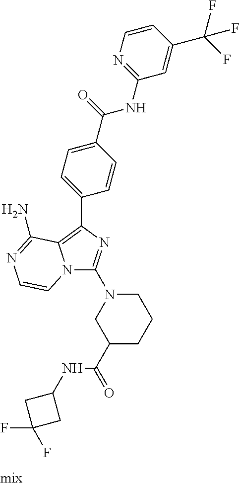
C1(C(=O)NC2CC(F)(F)C2)CCCN(C2=NC(C3=CC=C(C(=O)NC4=NC=CC(C(F)(F)F)=C4)C=C3)=C3N2C=CN=C3N)C1
